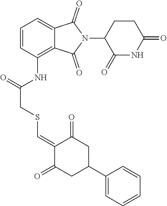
N(C1=C2C(=CC=C1)C(=O)N(C1C(=O)NC(=O)CC1)C2=O)C(CSC=C1C(=O)CC(C2=CC=CC=C2)CC1=O)=O
